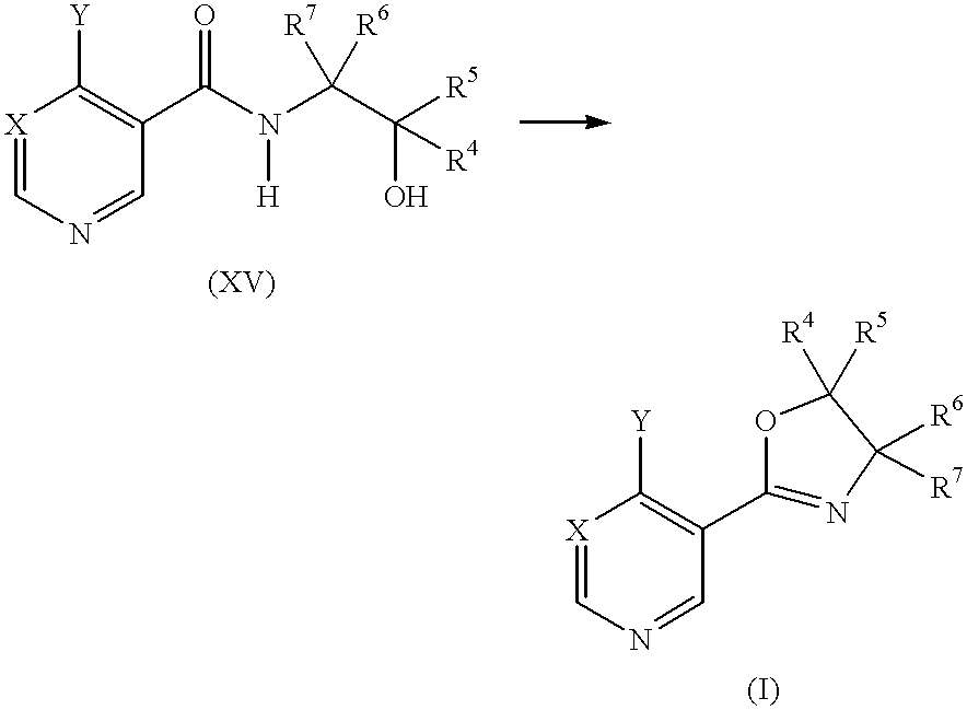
[X]1=CN=CC(C(N(C(C(O)([R4])[R5])([R7])[R6])[H])=O)=C1[Y].[X]1=CN=CC(C2=NC([R6])([R7])C([R4])([R5])O2)=C1[Y]
